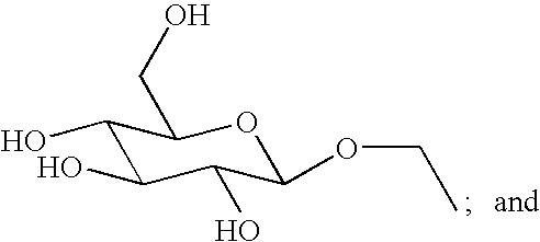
C1(O)C(O)C(O)C(OCC)OC1CO
